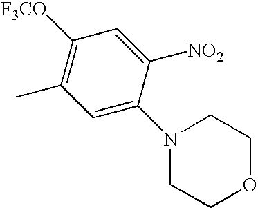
C1([F3CO])=C(C)C=C(N2CCOCC2)C([NO2])=C1
